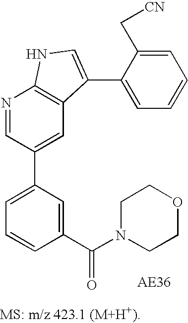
C1=C(C2=CC3=C(N=C2)NC=C3C2=CC=CC=C2C[CN])C=C(C(N2CCOCC2)=O)C=C1
